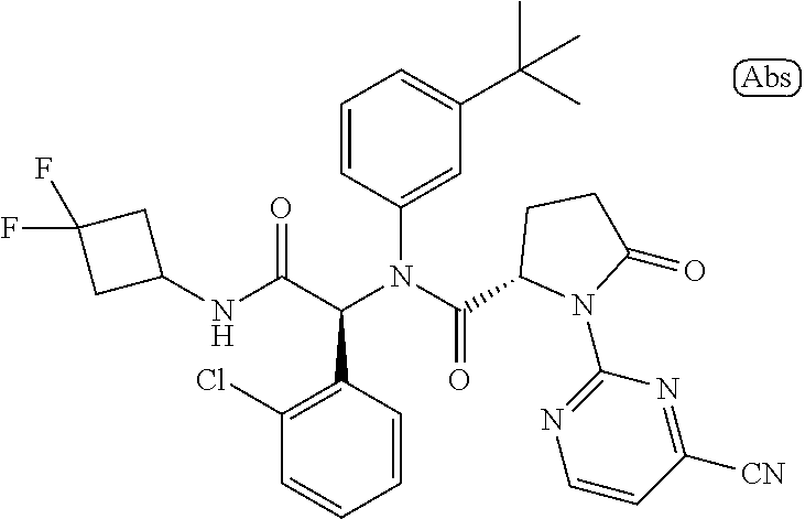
N(C(C(N(C(=O)C1N(C2=NC=CC([CN])=N2)C(=O)CC1)C1=CC(C(C)(C)C)=CC=C1)C1=C(Cl)C=CC=C1)=O)C1CC(F)(F)C1
